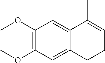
C1(OC)=C(OC)C=C2C(=C1)C(C)=CCC2
